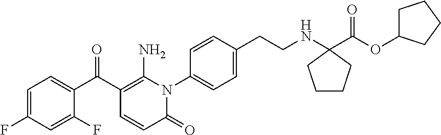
C1=C(F)C=C(F)C(C(C2=C(N)N(C3=CC=C(CCNC4(C(OC5CCCC5)=O)CCCC4)C=C3)C(=O)C=C2)=O)=C1
